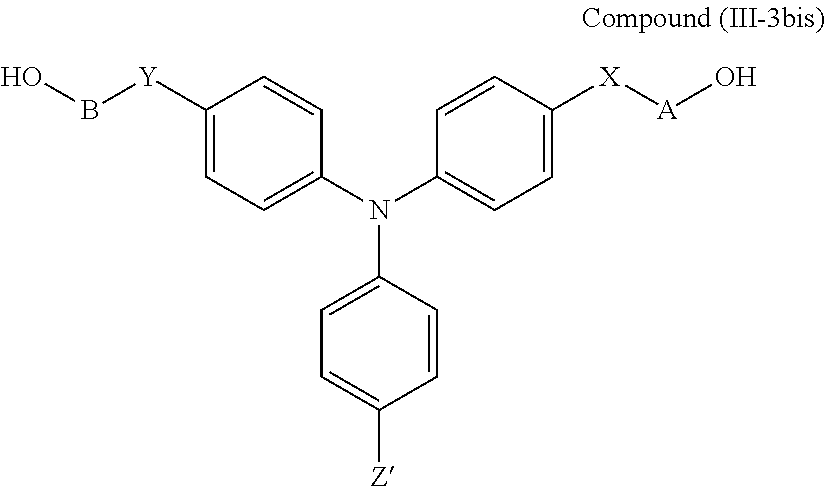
C1([Y]BO)=CC=C(N(C2=CC=C([Z])C=C2)C2=CC=C([X][A]O)C=C2)C=C1
